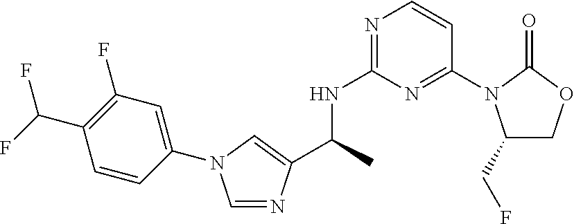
C1(CF)COC(=O)N1C1=NC(NC(C)C2=CN(C3=CC(F)=C(C(F)F)C=C3)C=N2)=NC=C1
